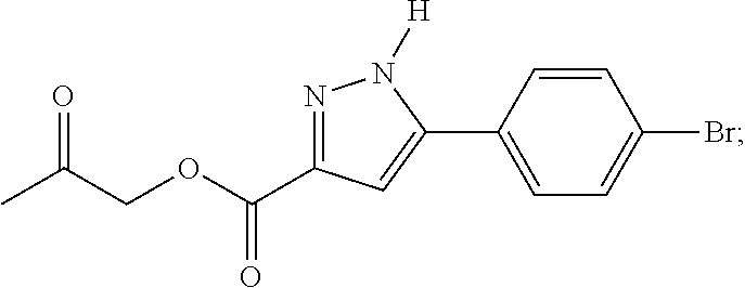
N1=C(C(OCC(C)=O)=O)C=C(C2=CC=C(Br)C=C2)N1[H]
